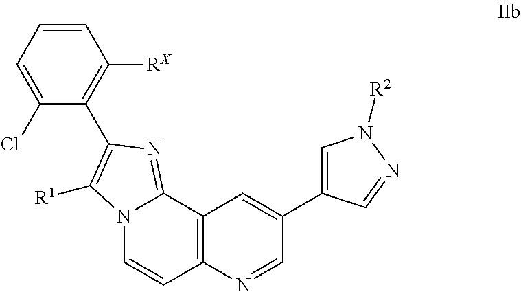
C1=CC=C(Cl)C(C2=C([R1])N3C=CC4=C(C3=N2)C=C(C2=CN([R2])N=C2)C=N4)=C1[RX]
